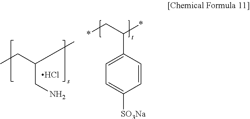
C1=C([SO3Na])C=CC(C(C*)*)=C1.NCC(CC)C.Cl
